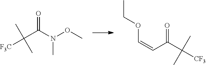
[F3C]C(C(N(OC)C)=O)(C)C.[CF3]C(C(C=COCC)=O)(C)C
